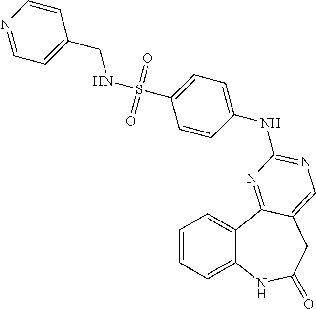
C1=CC=C2C(=C1)C1=NC(NC3=CC=C(S(NCC4=CC=NC=C4)(=O)=O)C=C3)=NC=C1CC(=O)N2
